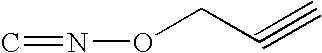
C#CCON=C
